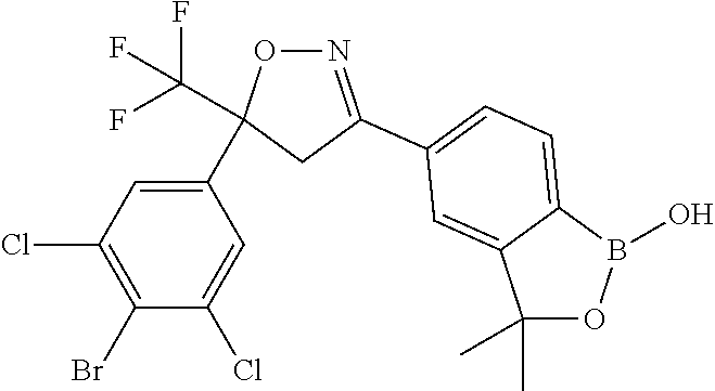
C1(C2(C(F)(F)F)ON=C(C3=CC=C4B(O)OC(C)(C)C4=C3)C2)=CC(Cl)=C(Br)C(Cl)=C1
